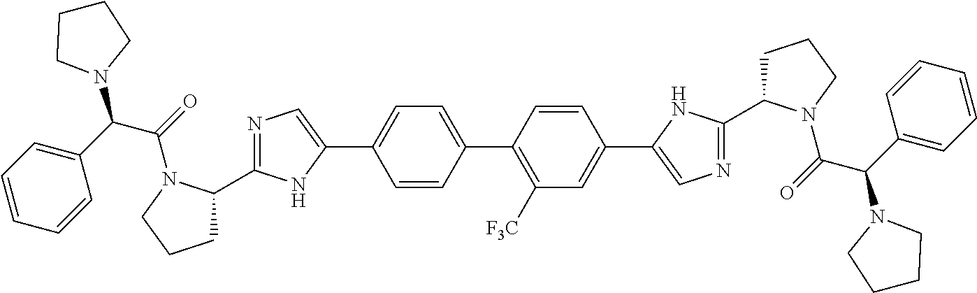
C1(C2=C([F3C])C=C(C3=CN=C(C4CCCN4C(C(C4=CC=CC=C4)N4CCCC4)=O)N3)C=C2)=CC=C(C2=CN=C(C3CCCN3C(C(C3=CC=CC=C3)N3CCCC3)=O)N2)C=C1
